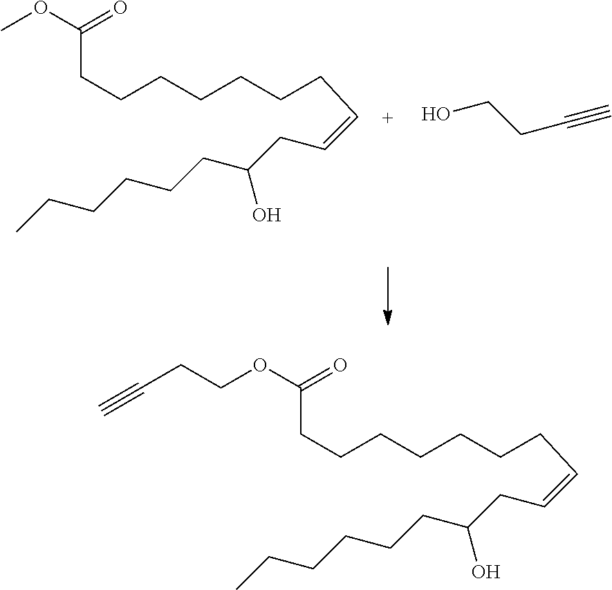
C(=CCC(CCCCCC)O)CCCCCCCC(=O)OC.OCCC#C.C(=CCC(CCCCCC)O)CCCCCCCC(=O)OCCC#C
